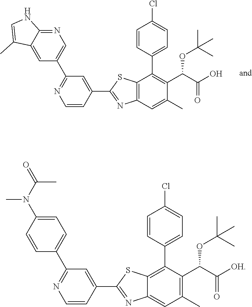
C1=CC(C2=C(C(C(O)=O)OC(C)(C)C)C(C)=CC3=C2SC(C2=CC(C4=CN=C5C(=C4)C(C)=CN5)=NC=C2)=N3)=CC=C1Cl.C1=CC(C2=C3C(=CC(C)=C2C(C([OH])=O)OC(C)(C)C)N=C(C2=CC(C4=CC=C(N(C)C(C)=O)C=C4)=NC=C2)S3)=CC=C1Cl
